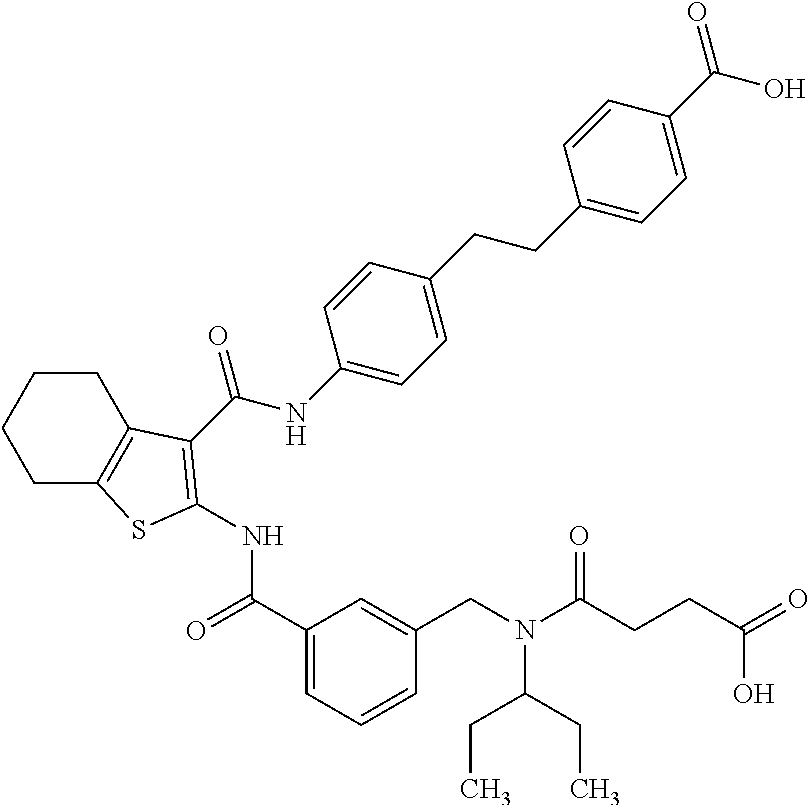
C1(C(=O)NC2=C(C(=O)NC3=CC=C(CCC4=CC=C(C(=O)O)C=C4)C=C3)C3=C(CCCC3)S2)=CC=CC(CN(C(CCC(O)=O)=O)C(CC)CC)=C1
